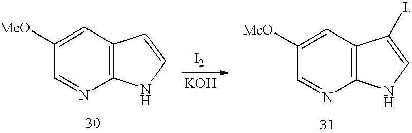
C1=C([MeO])C=NC2=C1C=CN2.[I2].[KOH].C1=C([MeO])C=NC2=C1C(I)=CN2
